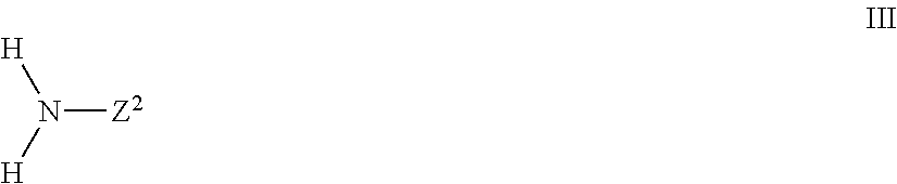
[Z2]N([H])[H]
